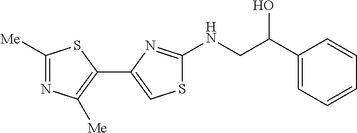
C1([Me])=NC([Me])=C(C2=CSC(NCC(C3=CC=CC=C3)O)=N2)S1
